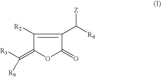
C1(=C([R3])[R9])OC(=O)C(C([R6])[Z])=C1[R2]
